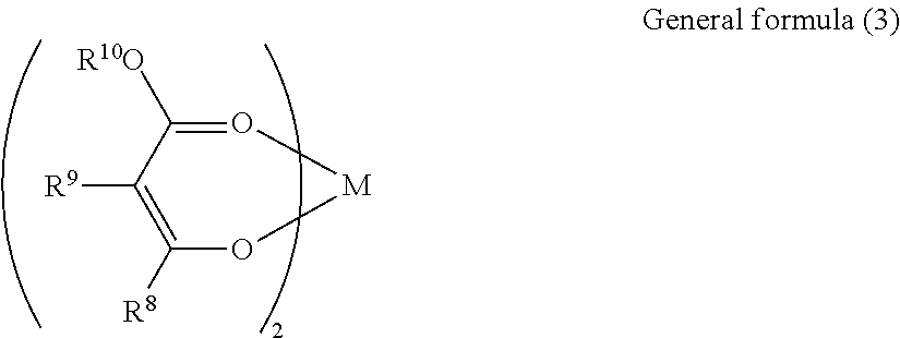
O1=C([R10O])C([R9])=C([R8])O[M]1
